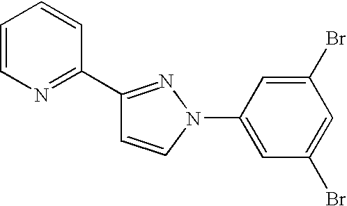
C1(C2=NC=CC=C2)=NN(C2=CC(Br)=CC(Br)=C2)C=C1
